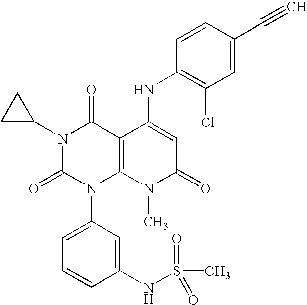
N1(C2CC2)C(=O)N(C2=CC=CC(NS(C)(=O)=O)=C2)C2=C(C1=O)C(NC1=C(Cl)C=C(C#C)C=C1)=CC(=O)N2C
